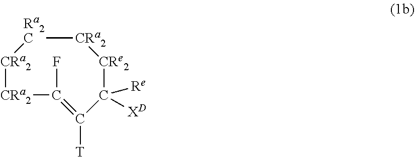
[CRa2]1[Ra2C][CRa2][CRa2]C(F)=C([T])C([Re])([XD])[CRe2]1
